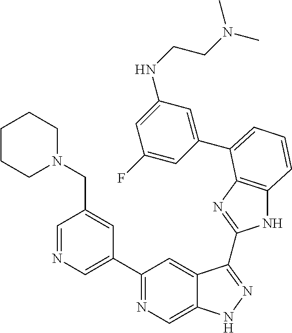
C1=NC=C(C2=NC=C3C(=C2)C(C2=NC4=C(N2)C=CC=C4C2=CC(NCCN(C)C)=CC(F)=C2)=NN3)C=C1CN1CCCCC1
